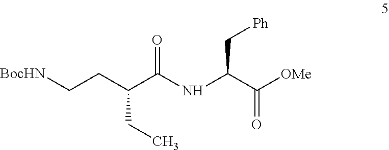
[BocHN]CCC(C(NC(C([OMe])=O)C[Ph])=O)CC
